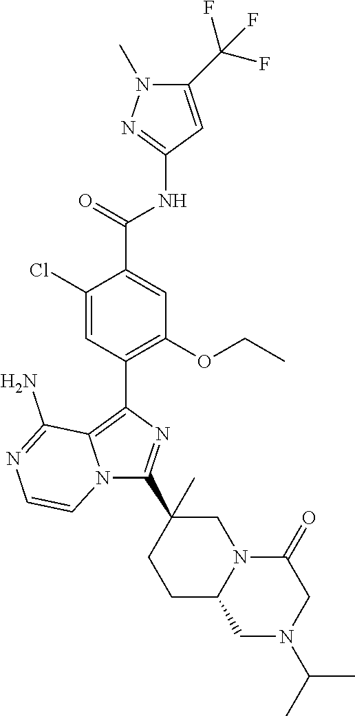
N12C(C3(C)CCC4N(C3)C(=O)CN(C(C)C)C4)=NC(C3=C(OCC)C=C(C(=O)NC4=NN(C)C(C(F)(F)F)=C4)C(Cl)=C3)=C1C(N)=NC=C2
